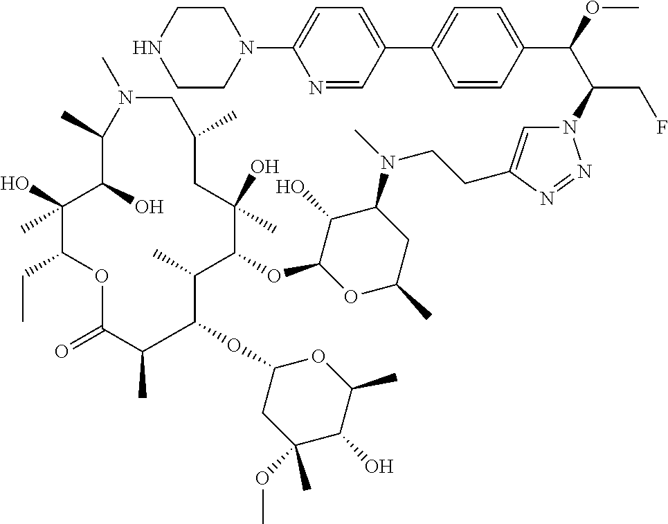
N1=NN(C(C(C2=CC=C(C3=CC=C(N4CCNCC4)N=C3)C=C2)OC)CF)C=C1CCN(C1C(O)C(OC2C(C)C(OC3CC(OC)(C)C(O)C(C)O3)C(C)C(=O)OC(CC)C(O)(C)C(O)C(C)N(C)CC(C)CC2(O)C)OC(C)C1)C
